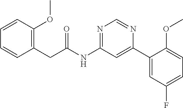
C1(CC(NC2=NC=NC(C3=CC(F)=CC=C3OC)=C2)=O)=C(OC)C=CC=C1
